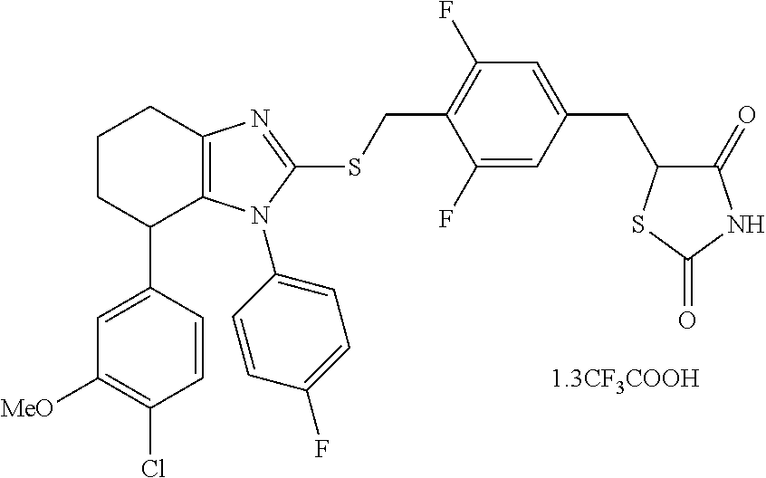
C1(C2=CC([MeO])=C(Cl)C=C2)C2=C(N=C(SCC3=C(F)C=C(CC4C(=O)NC(=O)S4)C=C3F)N2C2=CC=C(F)C=C2)CCC1
